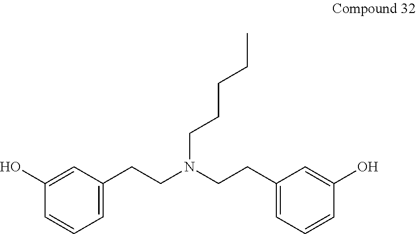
C1=C(CCN(CCC2=CC=CC(O)=C2)CCCCC)C=C(O)C=C1
